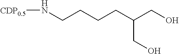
C(CCCC(CO)CO)N[CDP0.5]
